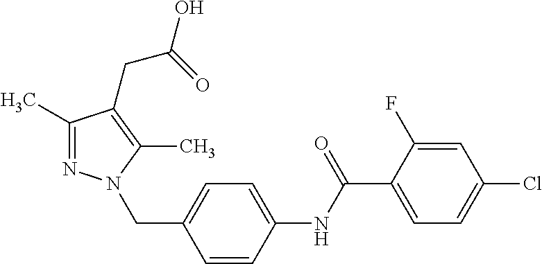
C1(C)=NN(CC2=CC=C(NC(C3=CC=C(Cl)C=C3F)=O)C=C2)C(C)=C1CC(=O)O
